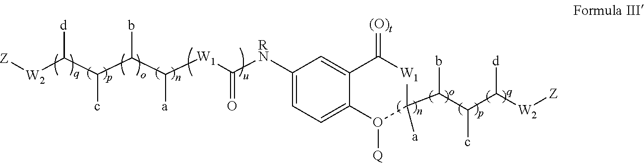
C1([RN]C([W1]C(C(C(C([W2][Z])[d])c)b)[a])=O)=CC=C2C(=C1)C(=[(O)t])[W1]C(C(b)C(c)C([d])[W2][Z])([a])O2[Q]
